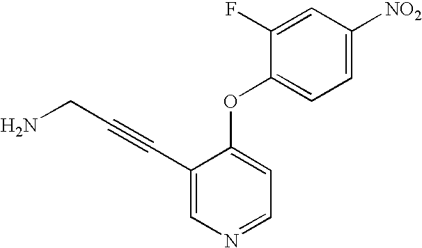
C1(C#CCN)=CN=CC=C1OC1=CC=C([NO2])C=C1F
